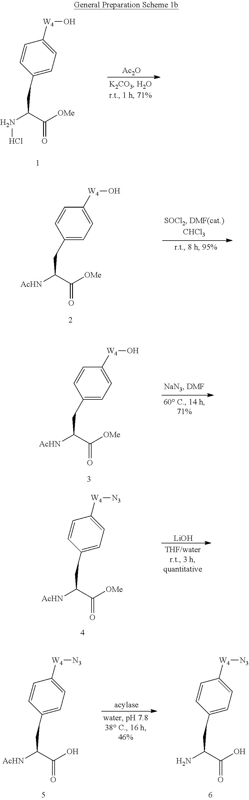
C1(CC(NCl)C([OMe])=O)=CC=C([W4]O)C=C1.[Ac2O].C1(CC([AcHN])C([OMe])=O)=CC=C([W4][N3])C=C1.[LiOH].C1(CC([AcHN])C(O)=O)=CC=C([W4][N3])C=C1.[acylase].C1(CC(N)C(O)=O)=CC=C([W4][N3])C=C1.C(C([AcHN])C([OMe])=O)C1=CC=C([W4]O)C=C1.C(C([AcHN])C([OMe])=O)C1=CC=C([W4]O)C=C1
